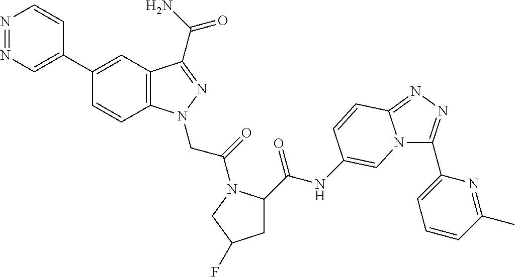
N1=NC=C(C2=CC3=C(C=C2)N(CC(=O)N2C(C(=O)NC4=CN5C(C6=CC=CC(C)=N6)=NN=C5C=C4)CC(F)C2)N=C3C(=O)N)C=C1
